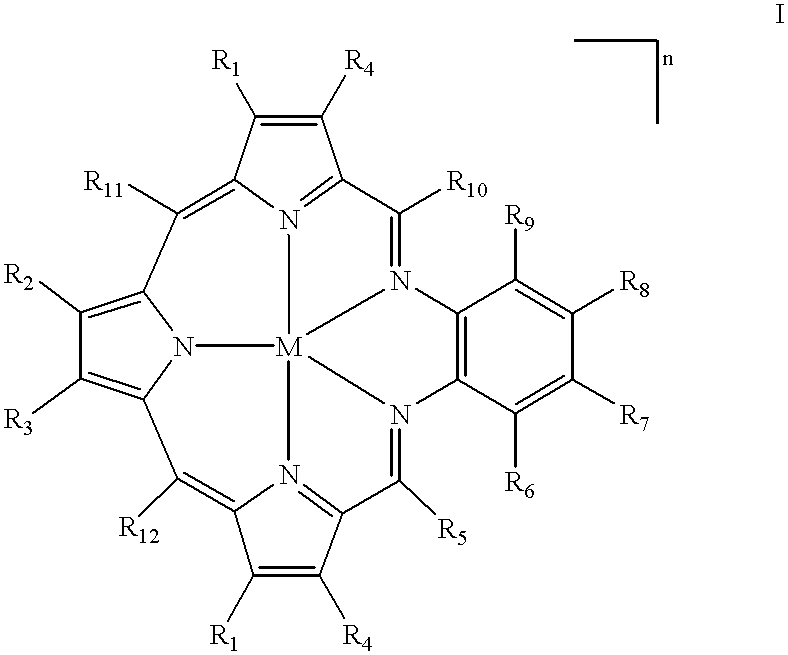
C12=C([R11])C3=C([R2])C([R3])=C4N3[M]356N1=C(C([R4])=C2[R1])C([R10])=N3C1=C(C([R6])=C([R7])C([R8])=C1[R9])N5=C([R5])C1=N6C(=C4[R12])C([R1])=C1[R4]
